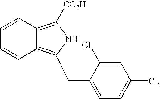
C12=C([CO2H])NC(CC3=CC=C(Cl)C=C3Cl)=C1C=CC=C2
